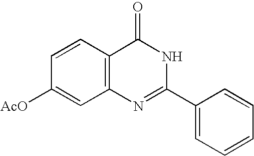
C1=CC=CC(C2=NC3=C(C(=O)N2)C=CC([AcO])=C3)=C1
